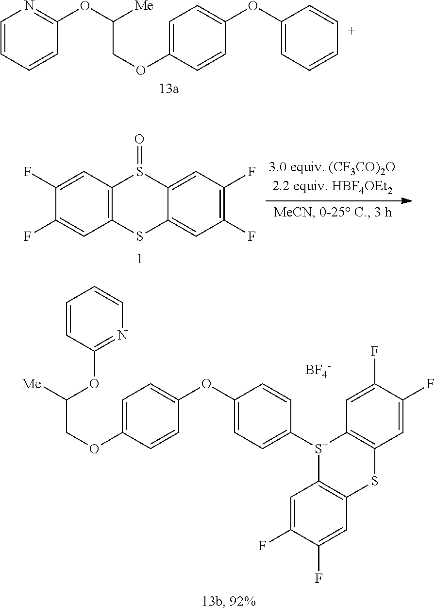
C1(F)=CC2=C(C=C1F)SC1=CC(F)=C(F)C=C1S2=O.C1=CC=CC(OC(COC2=CC=C(OC3=CC=CC=C3)C=C2)[Me])=N1.C1(OC2=CC=C([S+]3C4=C(SC5=C3C=C(F)C(F)=C5)C=C(F)C(F)=C4)C=C2)=CC=C(OCC([Me])OC2=NC=CC=C2)C=C1.[BF4-]
